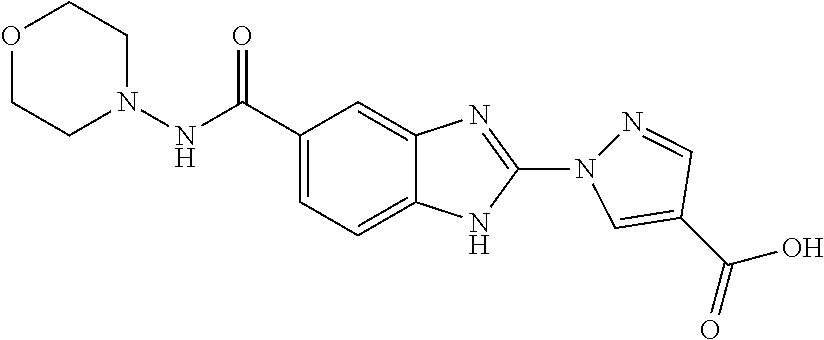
C12=CC=C(C(=O)NN3CCOCC3)C=C1N=C(N1N=CC(C(O)=O)=C1)N2
